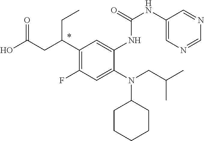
C1(C(CC(O)=O)CC)=C(F)C=C(N(CC(C)C)C2CCCCC2)C(NC(NC2=CN=CN=C2)=O)=C1
